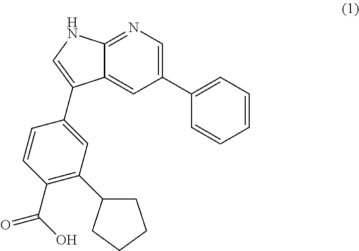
C1(C2=CC=CC=C2)=CN=C2C(=C1)C(C1=CC(C3CCCC3)=C(C(O)=O)C=C1)=CN2
